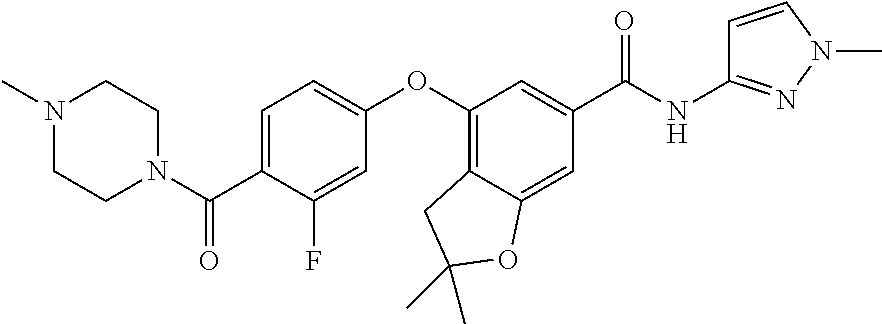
C1=C(C(N2CCN(C)CC2)=O)C(F)=CC(OC2=C3C(=CC(C(NC4=NN(C)C=C4)=O)=C2)OC(C)(C)C3)=C1
